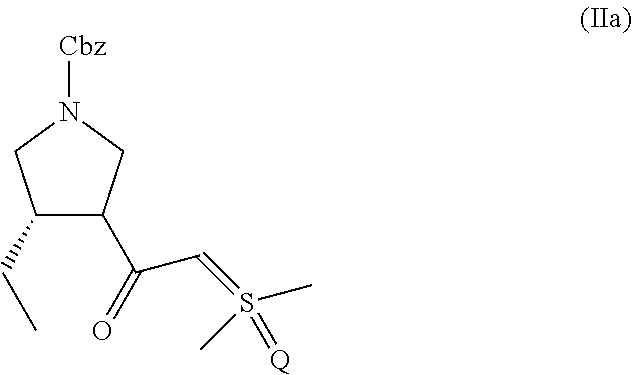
[Cbz]N1CC(CC)C(C(=O)C=S(=[Q])(C)C)C1
